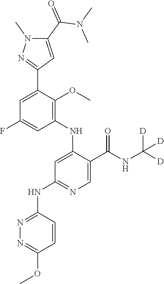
C1=C(F)C=C(C2=NN(C)C(C(=O)N(C)C)=C2)C(OC)=C1NC1=CC(NC2=NN=C(OC)C=C2)=NC=C1C(NC([D])([D])[D])=O
